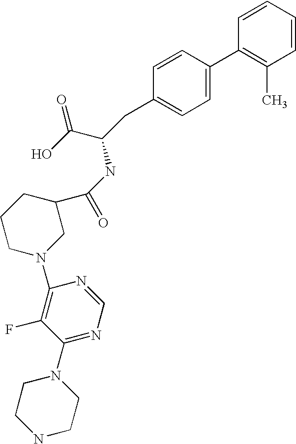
C1=CC=CC(C)=C1C1=CC=C(CC(C(=O)O)NC(C2CCCN(C3=C(F)C(N4CCNCC4)=NC=N3)C2)=O)C=C1
